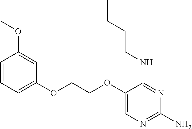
C1(OCCOC2=CC=CC(OC)=C2)=CN=C(N)N=C1NCCCC
